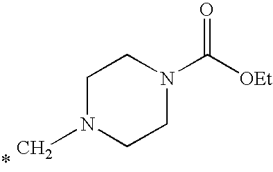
C1N(C)CCN(C([OEt])=O)C1
